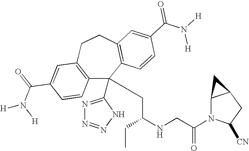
C1(C(=O)N([H])[H])=CC2=C(C=C1)C(C1=NN=NN1)(CC(NCC(N1C([CN])CC3C1C3)=O)CC)C1=C(CC2)C=C(C(N([H])[H])=O)C=C1
